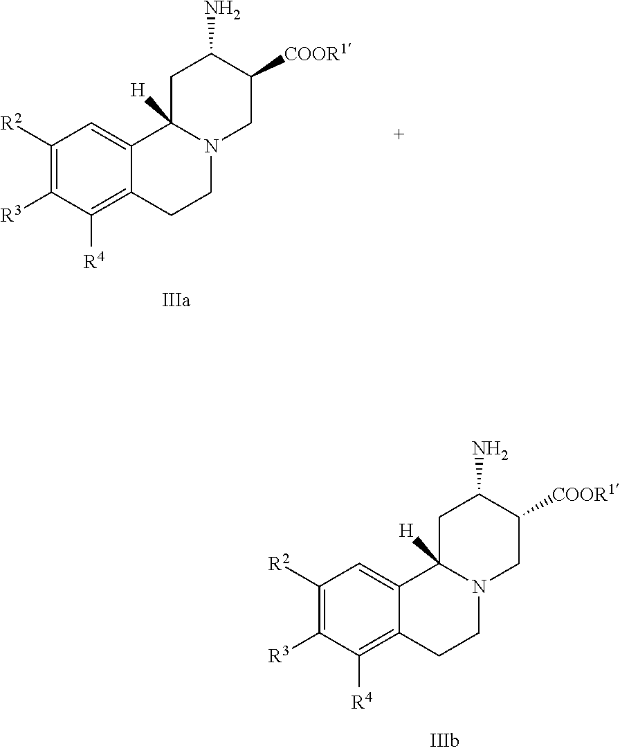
C1([R2])=C([R3])C([R4])=C2C(=C1)C1([H])N(CC2)CC([COOR1])C(N)C1.C1([R2])=C([R3])C([R4])=C2C(=C1)C1([H])N(CC2)CC([COOR1])C(N)C1
